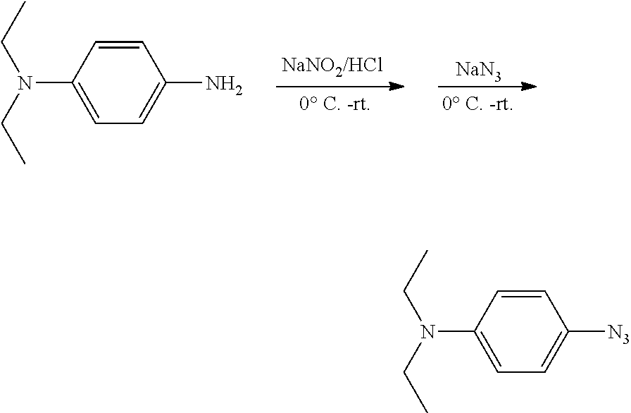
[NaN3].C1=CC(N(CC)CC)=CC=C1N.C1=CC(N(CC)CC)=CC=C1[N3]
